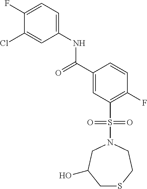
C1(F)=CC=C(NC(C2=CC(S(=O)(=O)N3CC(O)CSCC3)=C(F)C=C2)=O)C=C1Cl
